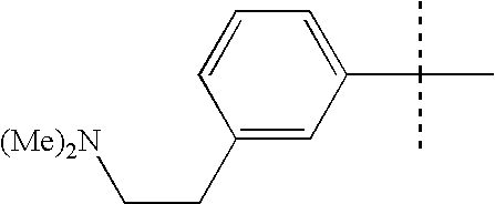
C1=C(C(C)(C)C)C=C(CC[(Me)2N])C=C1
